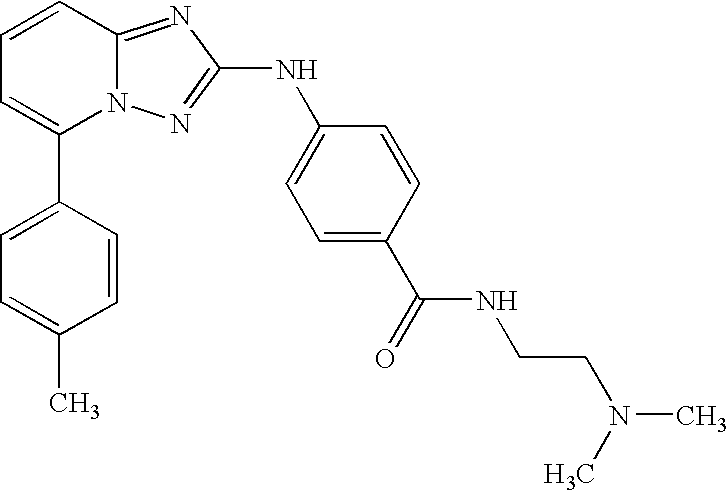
C1(C2=CC=CC3=NC(NC4=CC=C(C(NCCN(C)C)=O)C=C4)=NN23)=CC=C(C)C=C1
